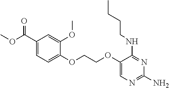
C1(C(OC)=O)=CC=C(OCCOC2=CN=C(N)N=C2NCCCC)C(OC)=C1
